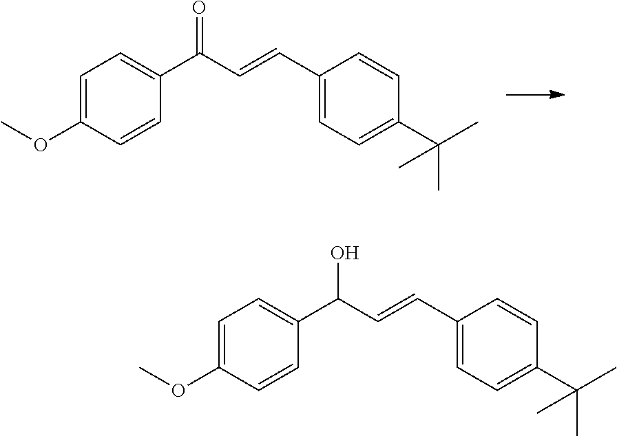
C1=C(OC)C=CC(C(C=CC2=CC=C(C(C)(C)C)C=C2)=O)=C1.C1=C(OC)C=CC(C(C=CC2=CC=C(C(C)(C)C)C=C2)O)=C1
